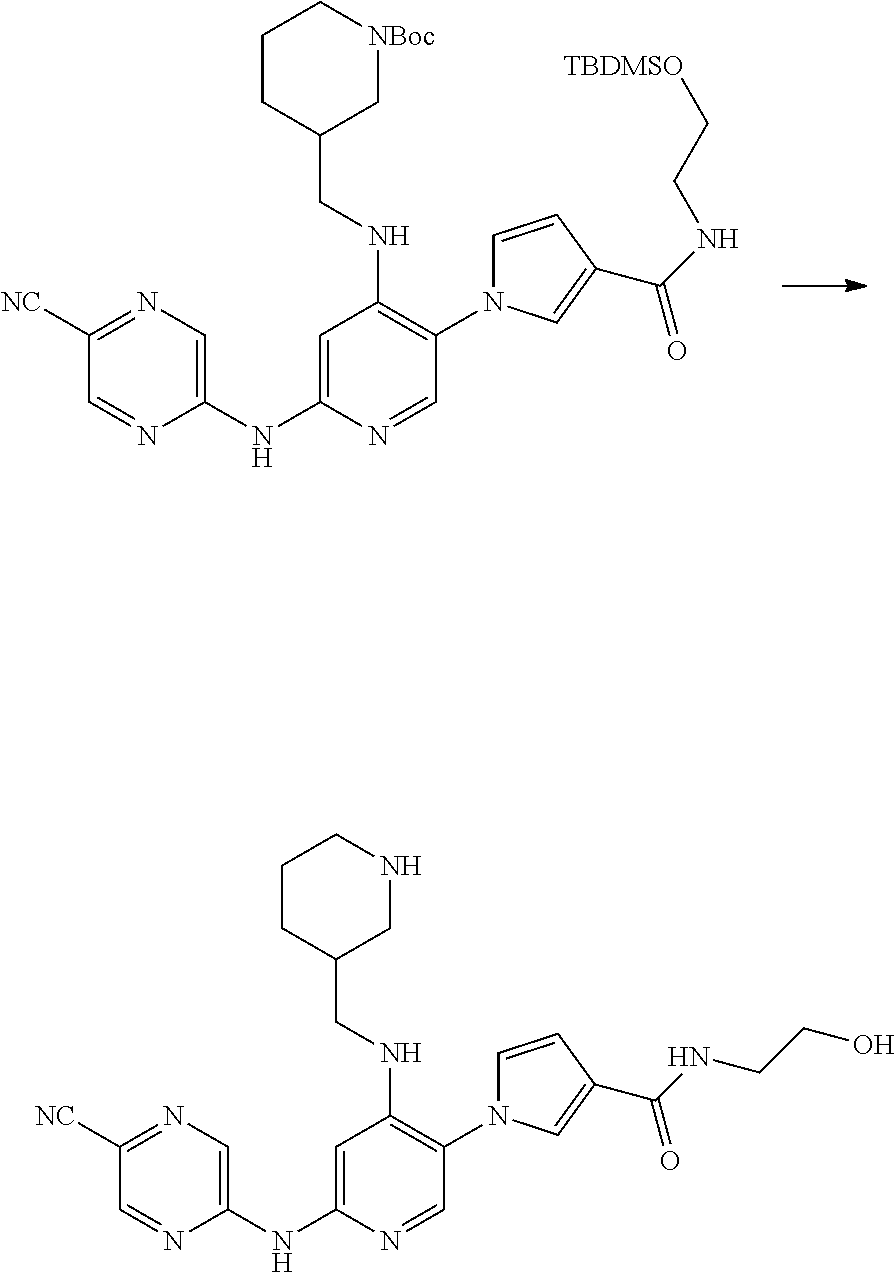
C1(NC2=CC(NCC3C[NBoc]CCC3)=C(N3C=CC(C(NCC[TBDMSO])=O)=C3)C=N2)=CN=C([NC])C=N1.C1(NC2=CC(NCC3CNCCC3)=C(N3C=CC(C(NCCO)=O)=C3)C=N2)=CN=C([NC])C=N1
